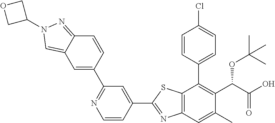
C1(C2=CC(C3=CC4=CN(C5COC5)N=C4C=C3)=NC=C2)=NC2=C(S1)C(C1=CC=C(Cl)C=C1)=C(C(OC(C)(C)C)C(=O)O)C(C)=C2
